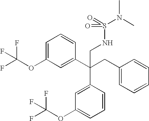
C1=C(OC(F)(F)F)C=C(C(CC2=CC=CC=C2)(C2=CC(OC(F)(F)F)=CC=C2)CNS(=O)(N(C)C)=O)C=C1
